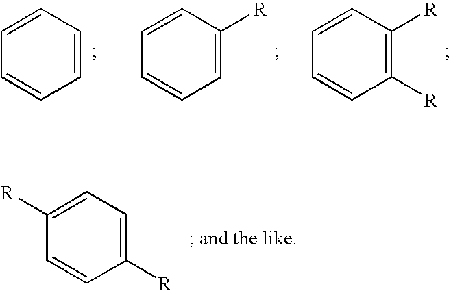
C1=CC=CC=C1.C1=C([R])C=CC=C1.C1([R])=C([R])C=CC=C1.C1([R])=CC=C([R])C=C1
